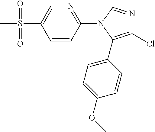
C1=CC(N2C(C3=CC=C(OC)C=C3)=C(Cl)N=C2)=NC=C1S(C)(=O)=O
